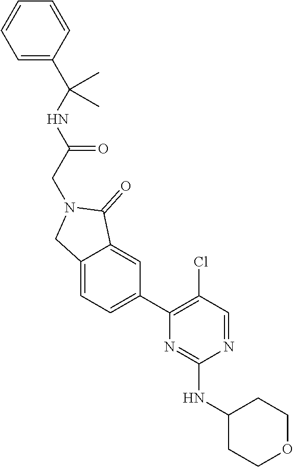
N1=CC(Cl)=C(C2=CC=C3C(=C2)C(=O)N(CC(NC(C2=CC=CC=C2)(C)C)=O)C3)N=C1NC1CCOCC1
